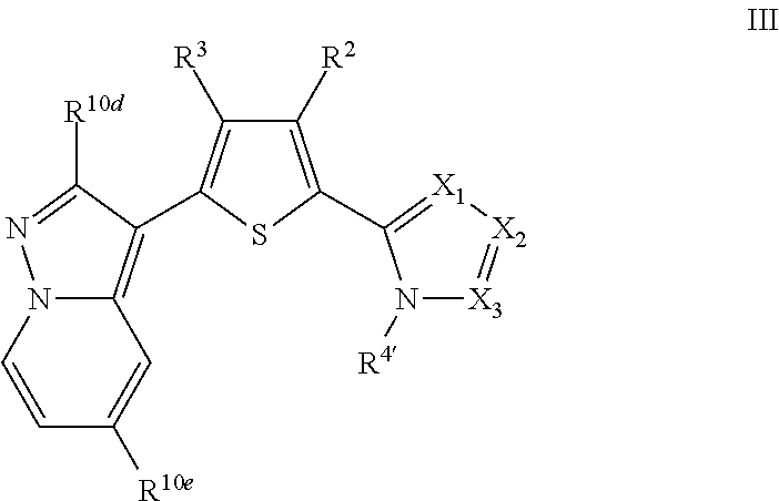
C1([R2])=C(C2=[X1][X2]=[X3]N2[R4])SC(C2=C3C=C([R10e])C=CN3N=C2[R10d])=C1[R3]
